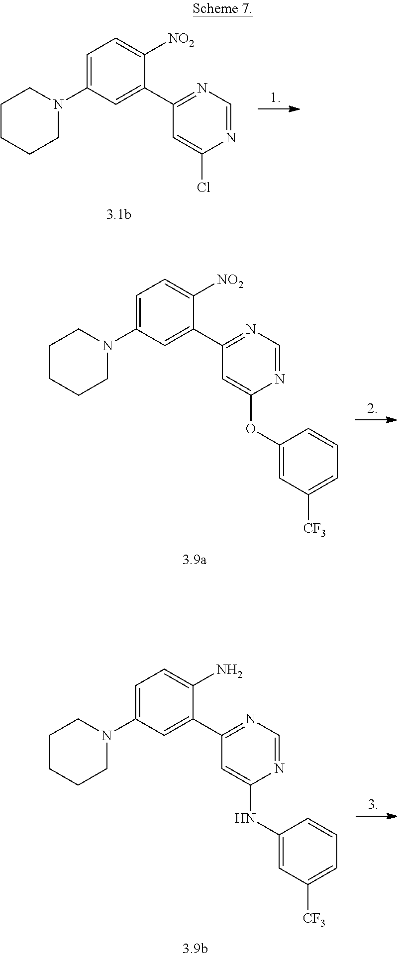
C1(C2=CC(N3CCCCC3)=CC=C2[NO2])=NC=NC(Cl)=C1.C1(C2=CC(N3CCCCC3)=CC=C2[NO2])=NC=NC(OC2=CC([CF3])=CC=C2)=C1.C1(C2=CC(N3CCCCC3)=CC=C2N)=NC=NC(NC2=CC([CF3])=CC=C2)=C1
